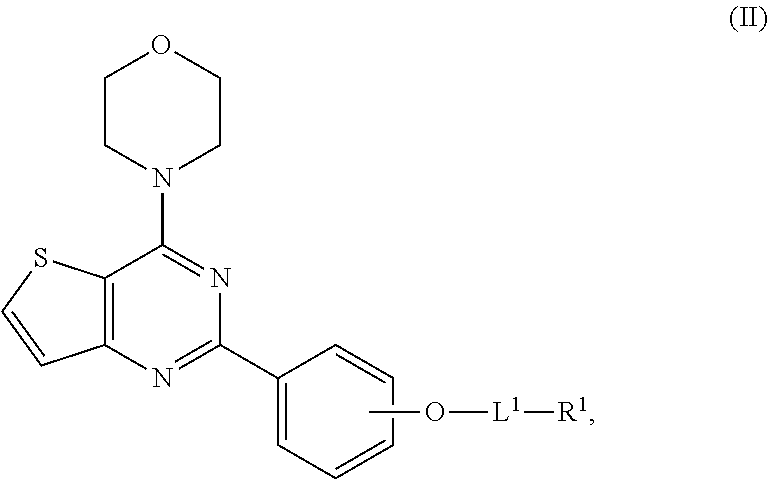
C12=C(N=C(C3=CC=CC=C3)N=C1N1CCOCC1)C=CS2.CO[L1][R1]
